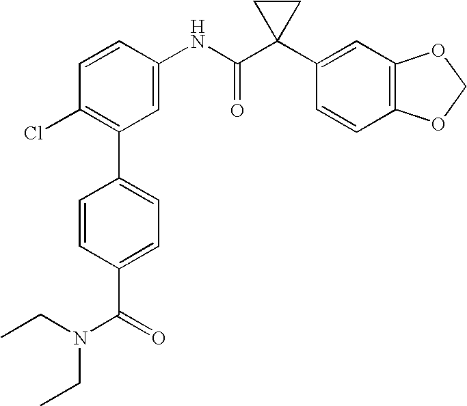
C1=CC(NC(C2(C3=CC4=C(C=C3)OCO4)CC2)=O)=CC(C2=CC=C(C(=O)N(CC)CC)C=C2)=C1Cl
